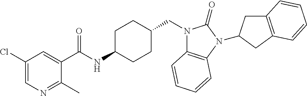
C1(Cl)=CN=C(C)C(C(NC2CCC(CN3C4=C(N(C5CC6=C(C5)C=CC=C6)C3=O)C=CC=C4)CC2)=O)=C1
